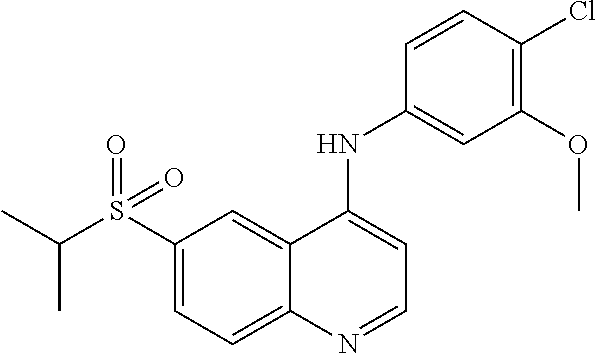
S(C1=CC=C2C(=C1)C(NC1=CC(OC)=C(Cl)C=C1)=CC=N2)(C(C)C)(=O)=O
